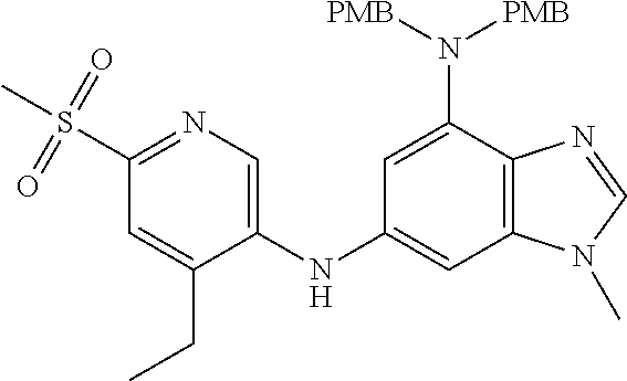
C1=C(NC2=CC3=C(C(N([PMB])[PMB])=C2)N=CN3C)C(CC)=CC(S(=O)(=O)C)=N1
